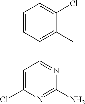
C1=CC(C2=NC(N)=NC(Cl)=C2)=C(C)C(Cl)=C1
